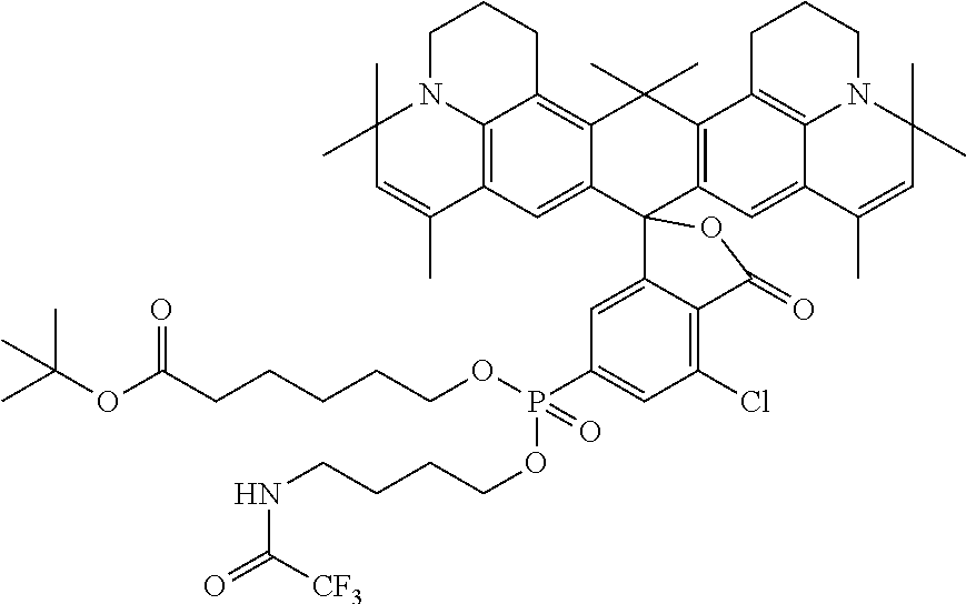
C1N2C3=C(C(C)=CC2(C)C)C=C2C(=C3CC1)C(C)(C)C1=C(C23C2=CC(P(=O)(OCCCCNC(=O)[CF3])OCCCCCC(OC(C)(C)C)=O)=CC(Cl)=C2C(=O)O3)C=C2C3=C1CCCN3C(C)(C)C=C2C
